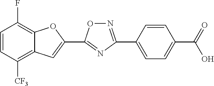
C1=CC([CF3])=C2C(=C1F)OC(C1=NC(C3=CC=C(C(=O)O)C=C3)=NO1)=C2
